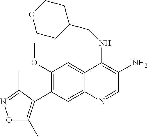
C1(OC)=C(C2=C(C)ON=C2C)C=C2C(=C1)C(NCC1CCOCC1)=C(N)C=N2
